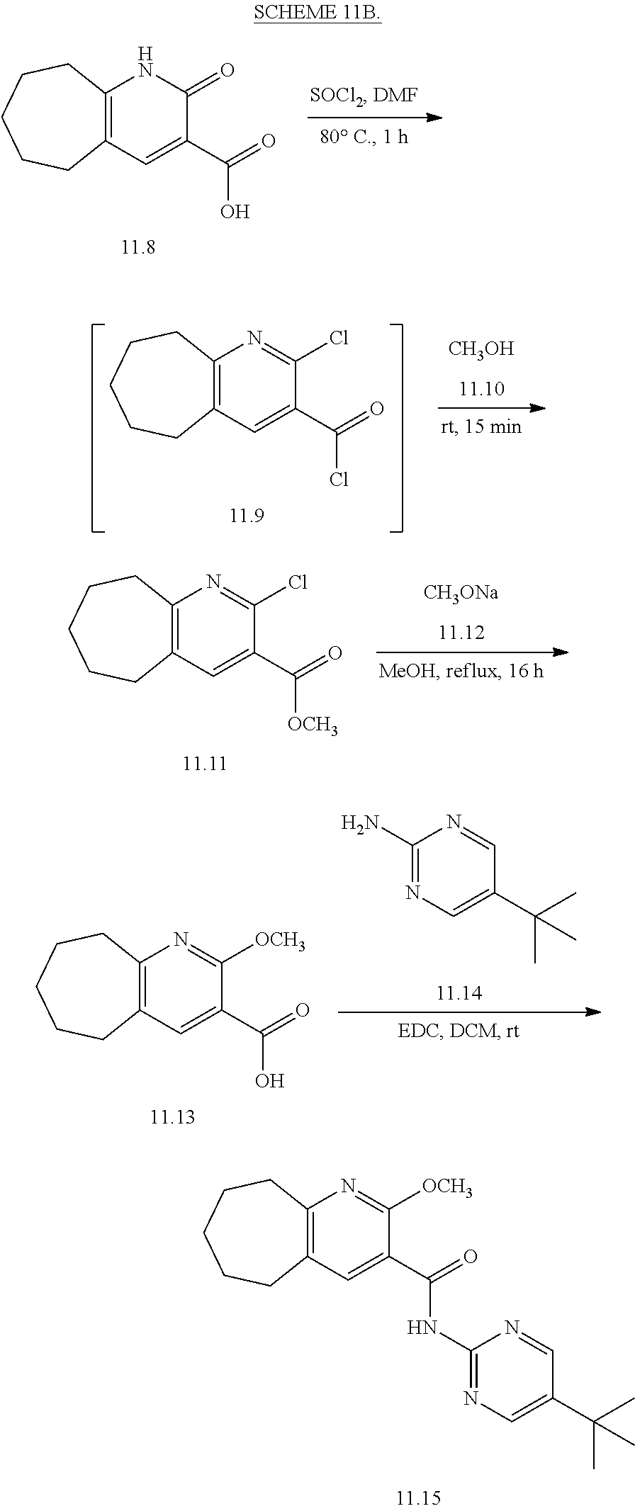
C12=C(C=C(C(Cl)=O)C(Cl)=N1)CCCCC2.[CH3OH].C12=C(C=C(C([OCH3])=O)C(Cl)=N1)CCCCC2.[CH3ONa].C12=C(C=C(C(O)=O)C([OCH3])=N1)CCCCC2.C1(N)=NC=C(C(C)(C)C)C=N1.C12=C(C=C(C(NC3=NC=C(C(C)(C)C)C=N3)=O)C([OCH3])=N1)CCCCC2.C12=C(C=C(C(O)=O)C(=O)N1)CCCCC2
